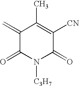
C1(=C)C(=O)N([C3H7])C(=O)C([CN])=C1C
